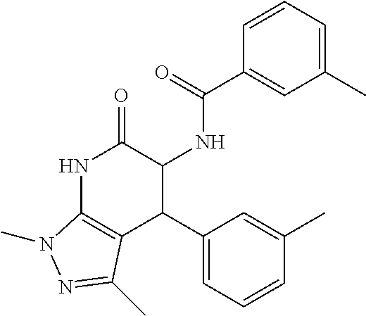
N1C2=C(C(C3=CC=CC(C)=C3)C(NC(=O)C3=CC(C)=CC=C3)C1=O)C(C)=NN2C
